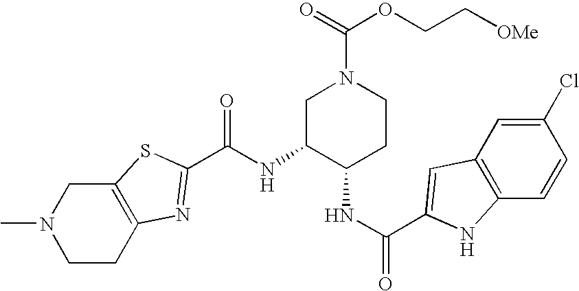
C12=C(CCN(C)C1)N=C(C(NC1C(NC(=O)C3=CC4=C(C=CC(Cl)=C4)N3)CCN(C(=O)OCC[OMe])C1)=O)S2
